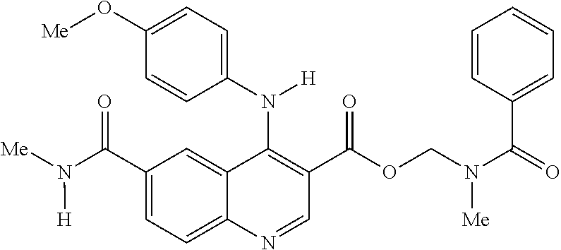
C12=CC(C(N([Me])[H])=O)=CC=C1N=CC(C(OCN(C(C1=CC=CC=C1)=O)[Me])=O)=C2N(C1=CC=C(O[Me])C=C1)[H]
